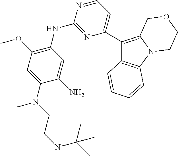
C12=C(C=CC=C1)C(C1=CC=NC(NC3=C(OC)C=C(N(CCNC(C)(C)C)C)C(N)=C3)=N1)=C1N2CCOC1
